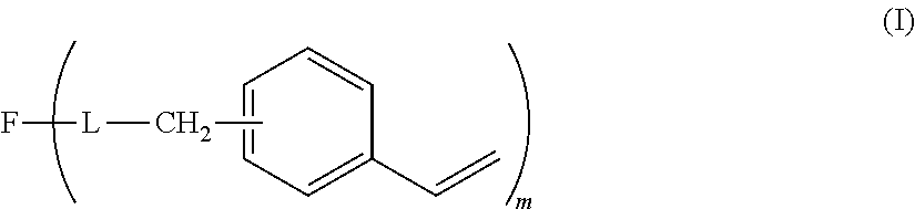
C1=CC=C(C=C)C=C1.[L](F)CC
